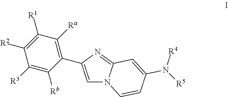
C1(C2=CN3C(=N2)C=C(N([R5])[R4])C=C3)=C([Ra])C([R1])=C([R2])C([R3])=C1[Rb]
